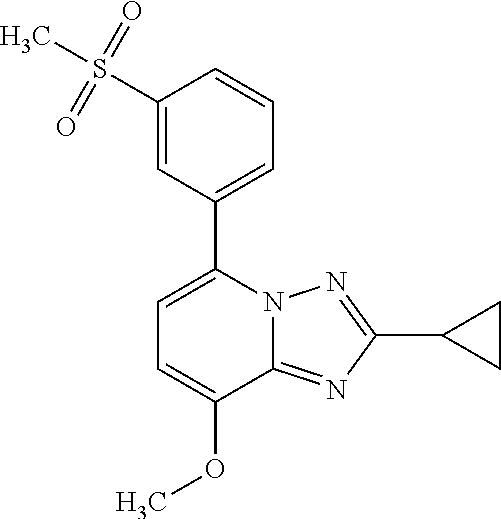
C1=C(OC)C2=NC(C3CC3)=NN2C(C2=CC=CC(S(C)(=O)=O)=C2)=C1
